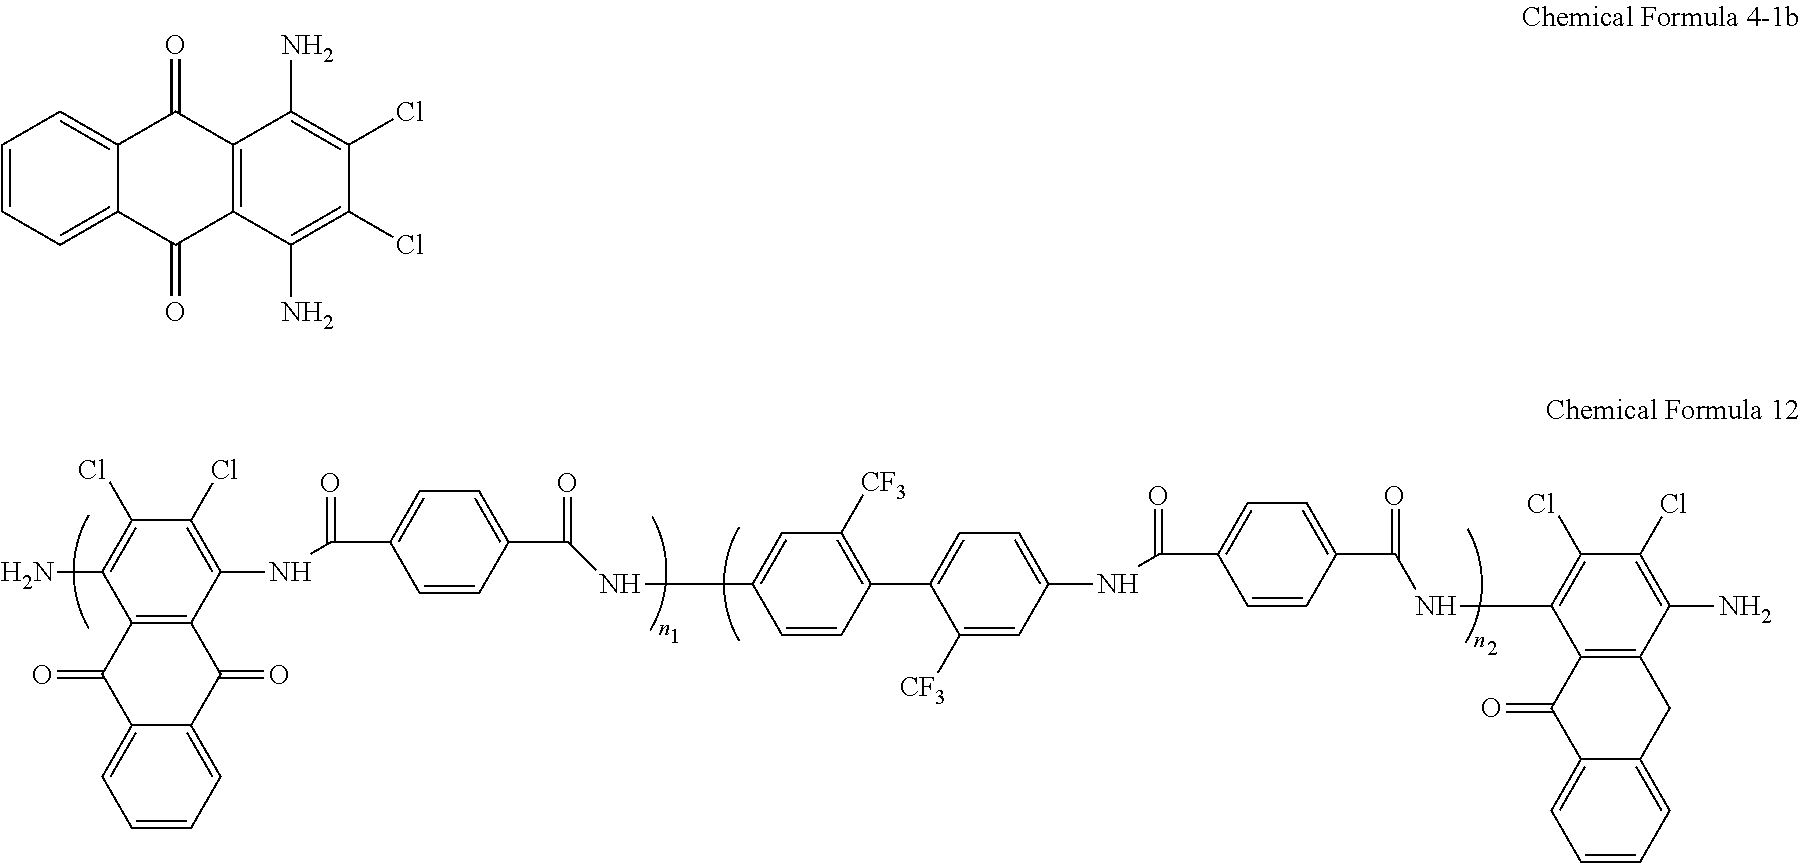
C1(Cl)=C(N)C2=C(C(NC(C3=CC=C(C(NC4=CC([CF3])=C(C5=CC=C(NC(C6=CC=C(C(NC7=C(Cl)C(Cl)=C(N)C8=C7C(=O)C7=CC=CC=C7C8)=O)C=C6)=O)C=C5[CF3])C=C4)=O)C=C3)=O)=C1Cl)C(=O)C1=CC=CC=C1C2=O.C12=CC=CC=C1C(=O)C1=C(C2=O)C(N)=C(Cl)C(Cl)=C1N
